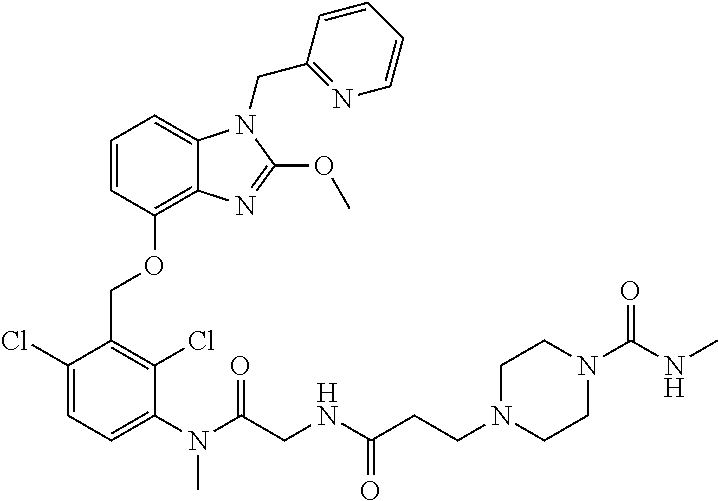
C1=CC(OCC2=C(Cl)C(N(C)C(=O)CNC(=O)CCN3CCN(C(NC)=O)CC3)=CC=C2Cl)=C2C(=C1)N(CC1=NC=CC=C1)C(OC)=N2
